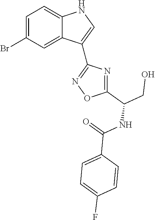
C1=C(Br)C=C2C(=C1)NC=C2C1=NOC(C(CO)NC(=O)C2=CC=C(F)C=C2)=N1
